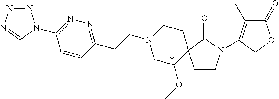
C1C(OC)C2(CCN1CCC1=NN=C(N3N=NN=C3)C=C1)CCN(C1=C(C)C(=O)OC1)C2=O
